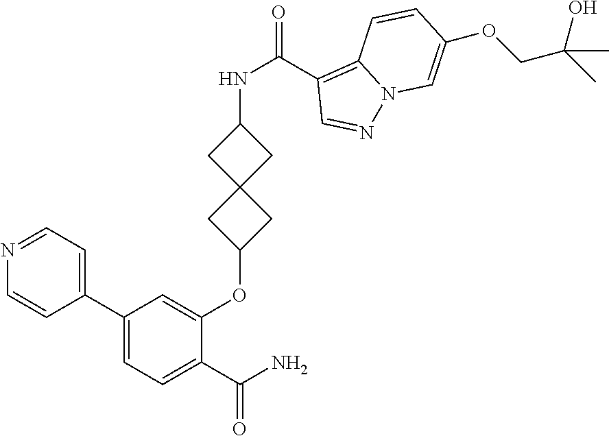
C1(C2=CC=NC=C2)=CC=C(C(N)=O)C(OC2CC3(C2)CC(NC(C2=C4N(N=C2)C=C(OCC(C)(O)C)C=C4)=O)C3)=C1
